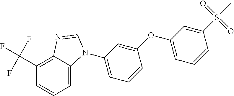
C1(N2C3=CC=CC(C(F)(F)F)=C3N=C2)=CC=CC(OC2=CC=CC(S(C)(=O)=O)=C2)=C1
